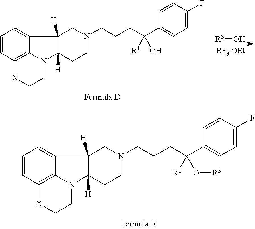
C1=CC2=C3C(=C1)C1([H])C([H])(N3CC[X]2)CCN(CCCC(C2=CC=C(F)C=C2)([R1])O[R3])C1.C1=CC2=C3C(=C1)C1([H])C([H])(N3CC[X]2)CCN(CCCC(C2=CC=C(F)C=C2)([R1])O)C1.[R3]O
